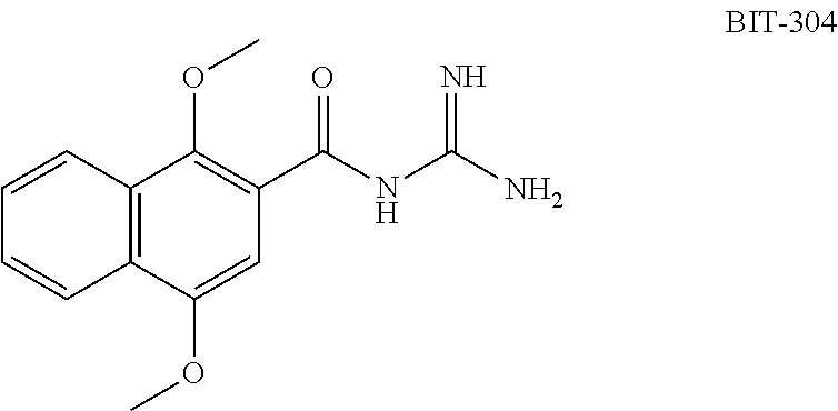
C12=C(C=CC=C1)C(OC)=C(C(NC(N)=N)=O)C=C2OC
